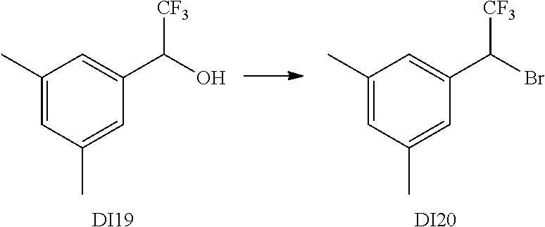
C1(C)=CC(C)=CC(C(O)[CF3])=C1.[DI19].C1(C)=CC(C)=CC(C(Br)[CF3])=C1.[DI20]
